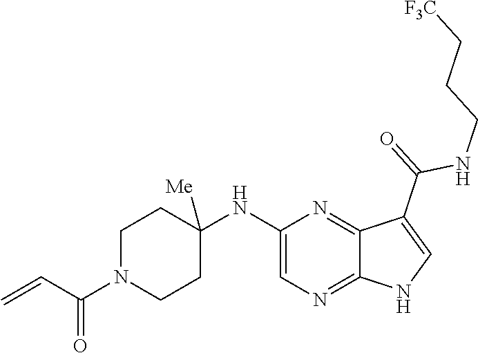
C1N(C(C=C)=O)CCC(NC2=CN=C3C(=N2)C(C(=O)NCCC[F3C])=CN3)([Me])C1
